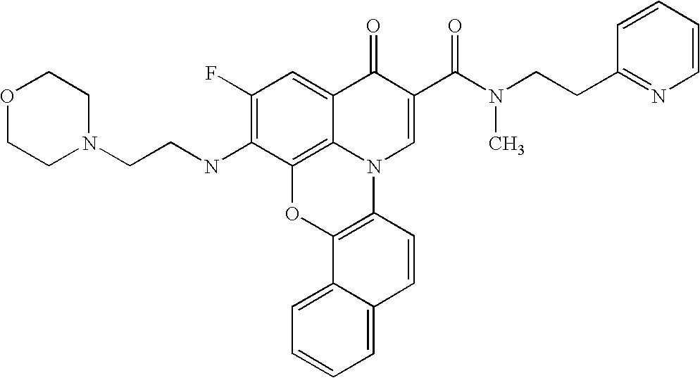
C12=C3C(=CC(F)=C1NCCN1CCOCC1)C(=O)C(C(=O)N(CCC1=NC=CC=C1)C)=CN3C1=C(O2)C2=CC=CC=C2C=C1
